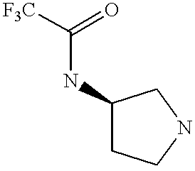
[F3C]C(=O)NC1CCNC1
